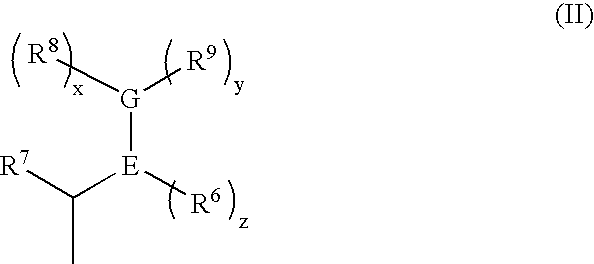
C([E]([R6])[G]([R8])[R9])([R7])C
